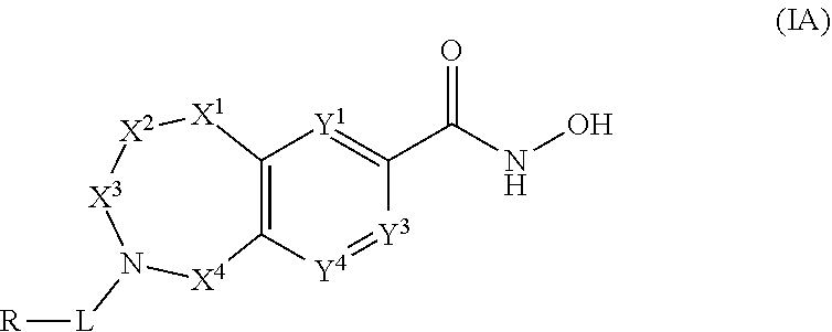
[Y3]1=[Y4]C2=C([Y1]=C1C(=O)NO)[X1][X2][X3]N([L][R])[X4]2
